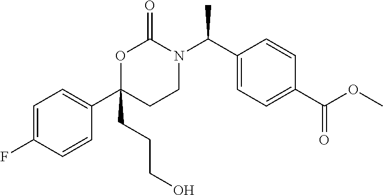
C1=C(F)C=CC(C2(CCCO)CCN(C(C3=CC=C(C(OC)=O)C=C3)C)C(=O)O2)=C1
